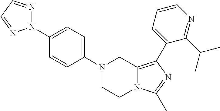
N1(C2=CC=C(N3N=CC=N3)C=C2)CCN2C(=C(C3=CC=CN=C3C(C)C)N=C2C)C1
